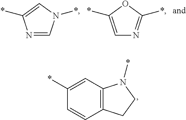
N1=CN(*)C=C1*.C1=C(*)OC(*)=N1.C1(*)=CC2=C(C=C1)CCN2*
